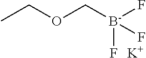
O(C[B-](F)(F)F)CC.[K]
